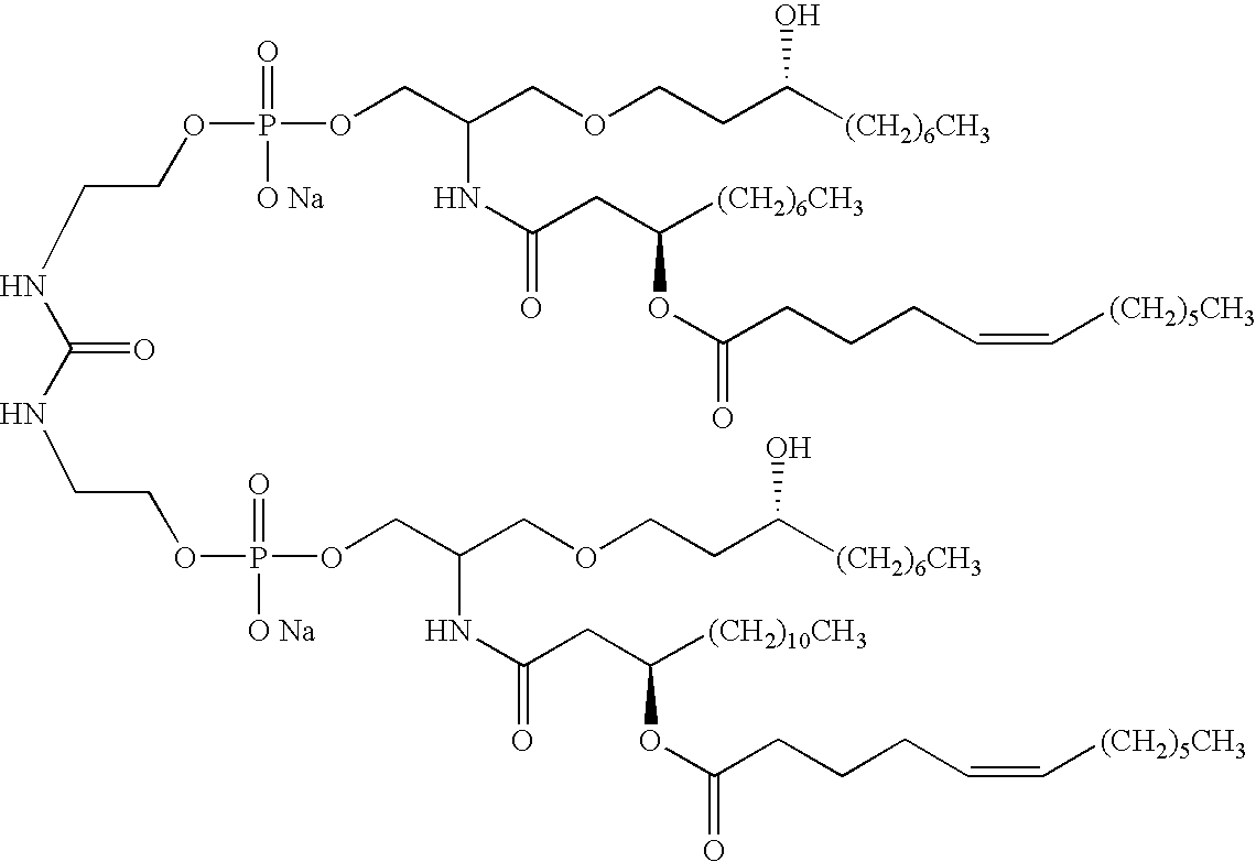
C(NC(=O)NCCOP(OCC(COCCC([(CH2)6CH3])O)NC(=O)CC([(CH2)10CH3])OC(=O)CCCC=C[(CH2)5CH3])(=O)[O Na])COP(OCC(COCCC([(CH2)6CH3])O)NC(=O)CC([(CH2)6CH3])OC(=O)CCCC=C[(CH2)5CH3])(=O)[O Na]
